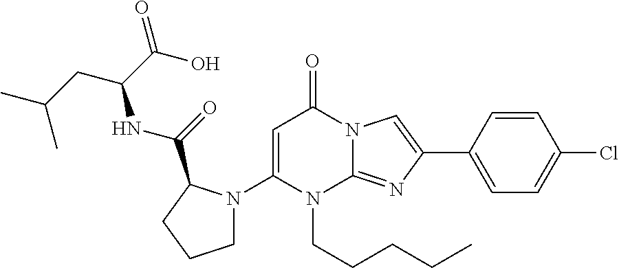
C1(N2CCCC2C(=O)NC(CC(C)C)C(O)=O)=CC(=O)N2C(=NC(C3=CC=C(Cl)C=C3)=C2)N1CCCCC
